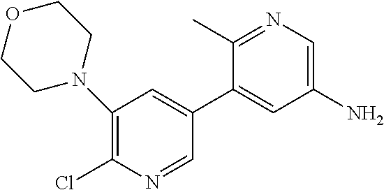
C1(N2CCOCC2)=C(Cl)N=CC(C2=CC(N)=CN=C2C)=C1
